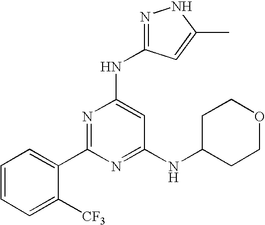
C1=CC=C([CF3])C(C2=NC(NC3=NNC(C)=C3)=CC(NC3CCOCC3)=N2)=C1
